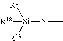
[Si]([R17])([R19])([Y]C)[R18]
